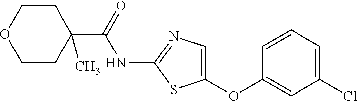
C1=CC=C(Cl)C=C1OC1=CN=C(NC(C2(C)CCOCC2)=O)S1
